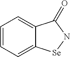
C1=CC=C2C(=C1)C(=O)N[Se]2
